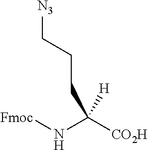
C(N[Fmoc])([CO2H])([H])CCC[N3]
